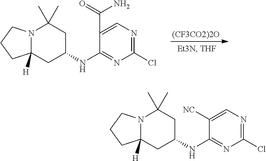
N12C([H])(CC(NC3=NC(Cl)=NC=C3C(=O)N)CC1(C)C)CCC2.[(CF3CO2)2O].N12C([H])(CC(NC3=NC(Cl)=NC=C3[NC])CC1(C)C)CCC2
